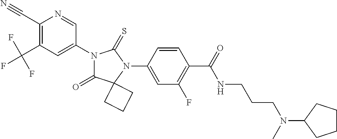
C1(C#N)=C(C(F)(F)F)C=C(N2C(=O)C3(N(C4=CC(F)=C(C(NCCCN(C5CCCC5)C)=O)C=C4)C2=S)CCC3)C=N1
